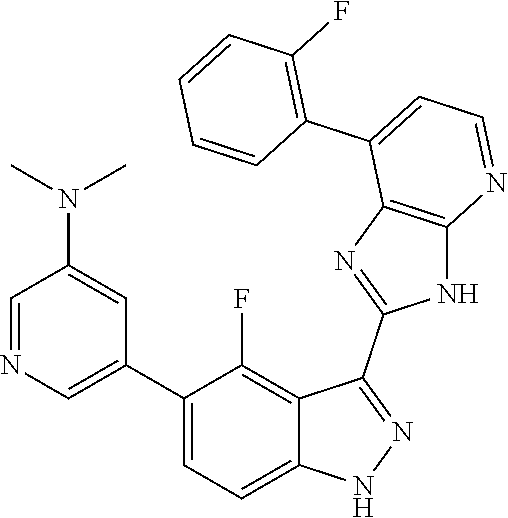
C1=NC=C(C2=CC=C3C(=C2F)C(C2=NC4=C(N2)N=CC=C4C2=C(F)C=CC=C2)=NN3)C=C1N(C)C
